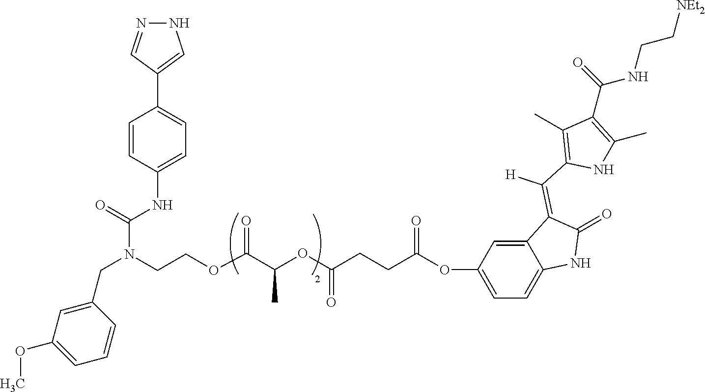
N1N=CC(C2=CC=C(NC(N(CCOC(C(OC(CCC(=O)OC3=CC=C4C(=C3)C(=C(C3=C(C)C(C(=O)NCC[NEt2])=C(C)N3)[H])C(=O)N4)=O)C)=O)CC3=CC(OC)=CC=C3)=O)C=C2)=C1
